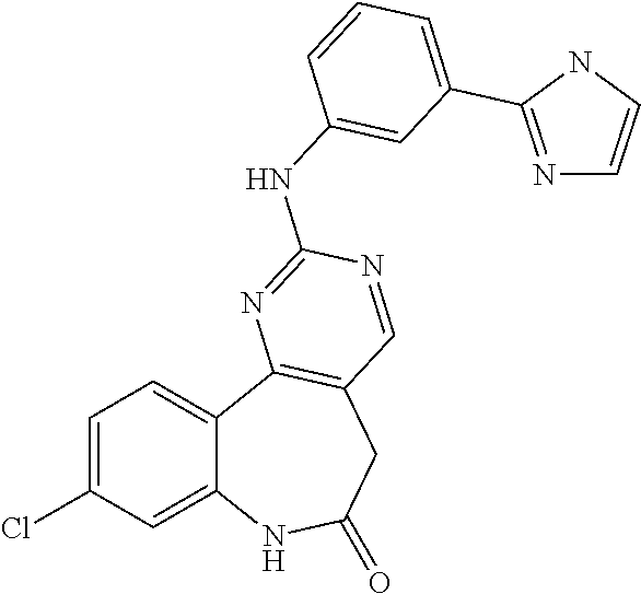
C1=C(Cl)C=C2C(=C1)C1=C(CC(=O)N2)C=NC(NC2=CC(C3=NC=CN3)=CC=C2)=N1
